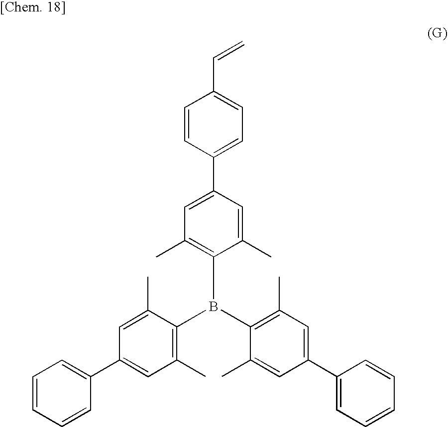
C1=CC=CC(C2=CC(C)=C(B(C3=C(C)C=C(C4=CC=CC=C4)C=C3C)C3=C(C)C=C(C4=CC=C(C=C)C=C4)C=C3C)C(C)=C2)=C1
